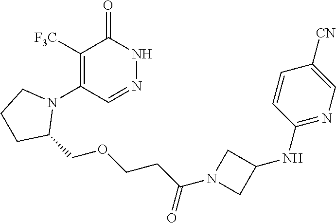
C1([F3C])=C(N2CCCC2COCCC(N2CC(NC3=NC=C([CN])C=C3)C2)=O)C=NNC1=O
